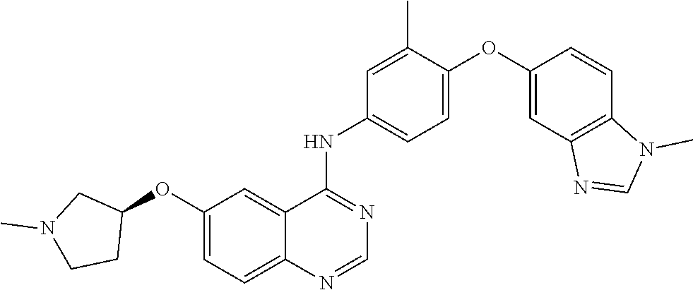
C1=C(OC2=CC3=C(C=C2)N(C)C=N3)C(C)=CC(NC2=NC=NC3=CC=C(OC4CN(C)CC4)C=C23)=C1
